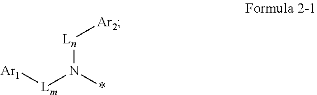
[Ln]([Ar2])N(*)[Lm][Ar1]
